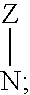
[Z]N
